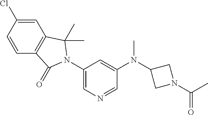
C1=C(Cl)C=CC2=C1C(C)(C)N(C1=CN=CC(N(C3CN(C(C)=O)C3)C)=C1)C2=O
